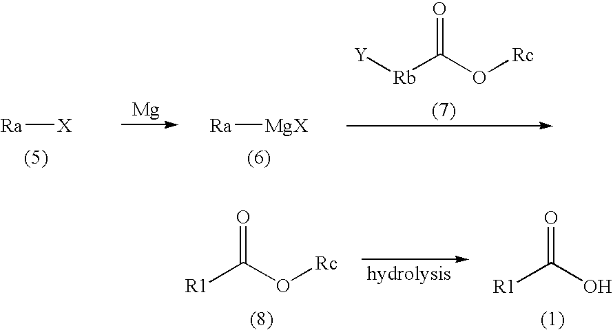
[Ra][X].[Mg].[Ra][MgX].[Y][Rb]C(O[Rc])=O.[R1]C(O[Rc])=O.[R1]C(O)=O
